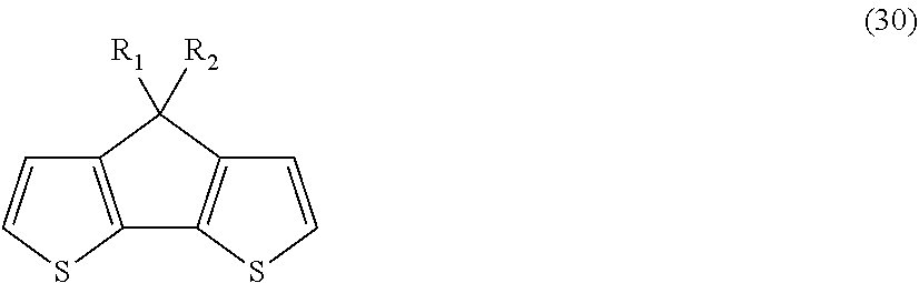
C12=C(SC=C1)C1=C(C2([R2])[R1])C=CS1
